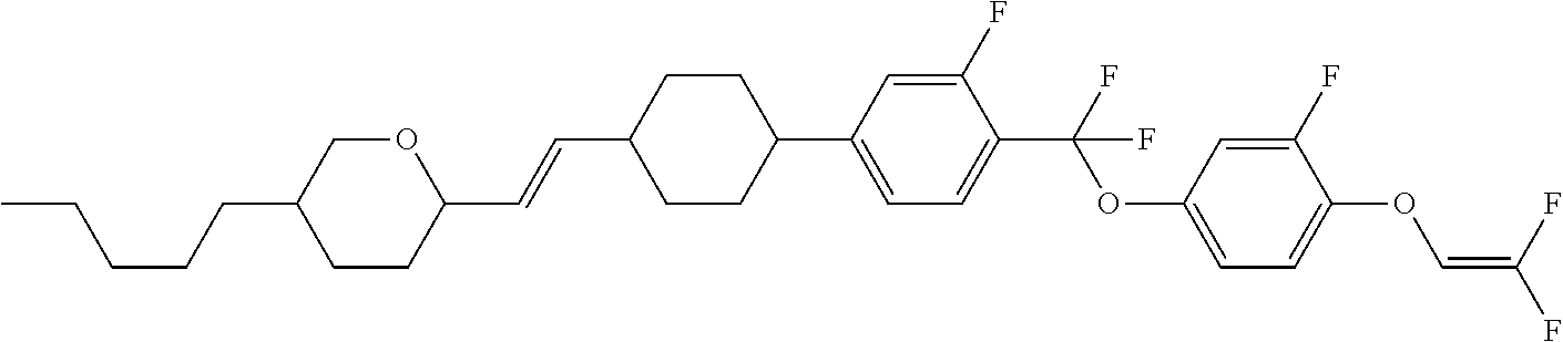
C1CC(C=CC2CCC(C3=CC=C(C(F)(OC4=CC=C(OC=C(F)F)C(F)=C4)F)C(F)=C3)CC2)OCC1CCCCC
